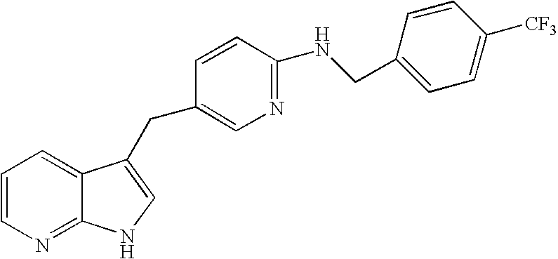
C1=CN=C2C(=C1)C(CC1=CN=C(NCC3=CC=C([CF3])C=C3)C=C1)=CN2
